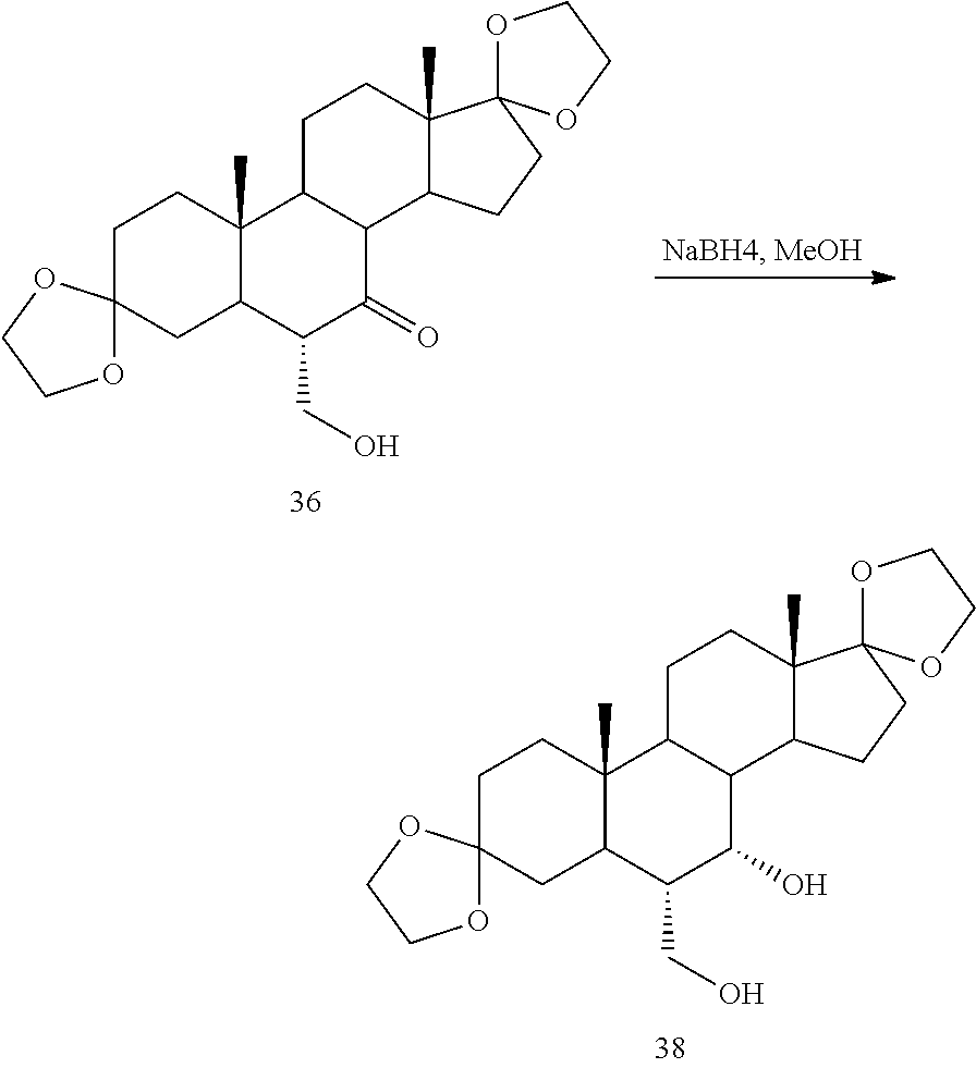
C1C2C(C)(CCC13OCCO3)C1C(C(=O)C2CO)C2C(C)(CC1)C1(CC2)OCCO1.C1C2C(C)(CCC13OCCO3)C1C(C(O)C2CO)C2C(C)(CC1)C1(CC2)OCCO1
